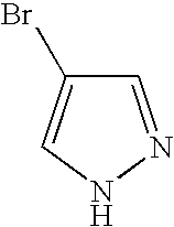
C1=NNC=C1Br
